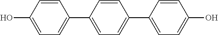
C1=C(C2=CC=C(C3=CC=C(O)C=C3)C=C2)C=CC(O)=C1
